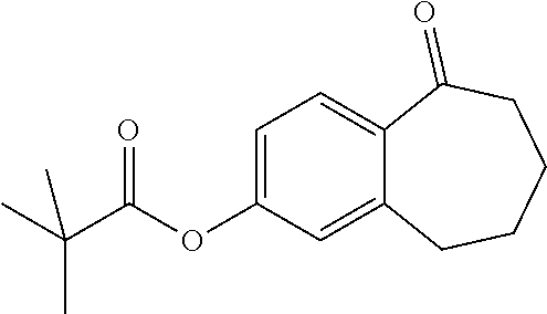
C1=C(OC(=O)C(C)(C)C)C=C2C(=C1)C(=O)CCCC2
